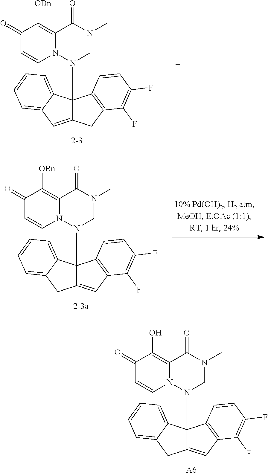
C1(=O)C=CN2C(=C1[OBn])C(=O)N(C)CN2C12C(=CC3=CC=CC=C13)CC1=C2C=CC(F)=C1F.C1(=O)C=CN2C(=C1[OBn])C(=O)N(C)CN2C12C(=CC3=C1C=CC(F)=C3F)CC1=CC=CC=C21.C1(=O)C=CN2C(=C1O)C(=O)N(C)CN2C12C(=CC3=C1C=CC(F)=C3F)CC1=CC=CC=C21.[A6]
